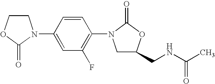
C1COC(=O)N1C1=CC(F)=C(N2CC(CNC(C)=O)OC2=O)C=C1
